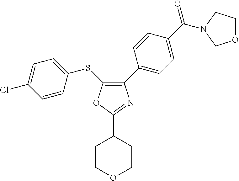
C1(C2=CC=C(C(=O)N3CCOC3)C=C2)=C(SC2=CC=C(Cl)C=C2)OC(C2CCOCC2)=N1
